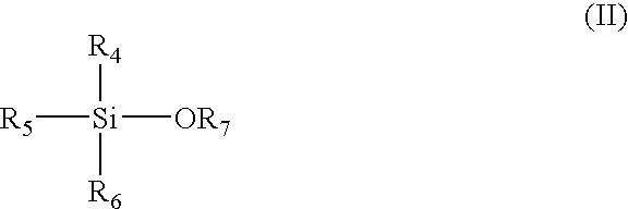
[R4][Si]([OR7])([R5])[R6]
